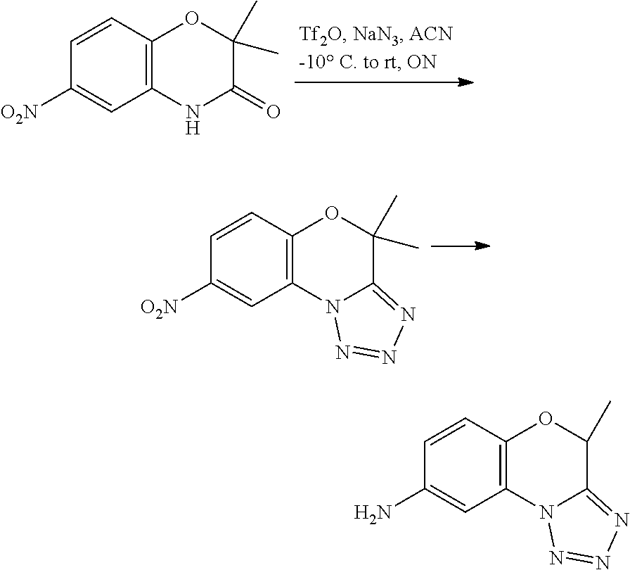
C1=CC2=C(C=C1[O2N])NC(=O)C(C)(C)O2.C1=CC2=C(C=C1[O2N])N1C(=NN=N1)C(C)(C)O2.C1=CC2=C(C=C1N)N1C(=NN=N1)C(C)O2
